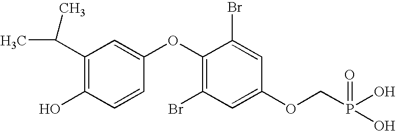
C1(C(C)C)=C(O)C=CC(OC2=C(Br)C=C(OCP(O)(=O)O)C=C2Br)=C1
